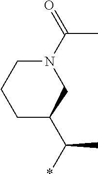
C(C)(*)C1CN(C(C)=O)CCC1
